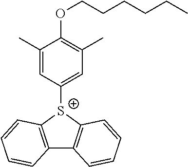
O(CCCCCC)C1=C(C)C=C([S+]2C3=C(C4=C2C=CC=C4)C=CC=C3)C=C1C
